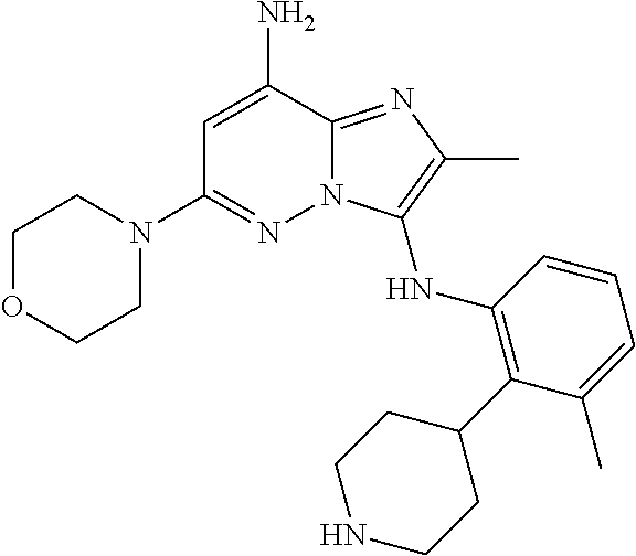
C1=C(N)C2=NC(C)=C(NC3=C(C4CCNCC4)C(C)=CC=C3)N2N=C1N1CCOCC1
